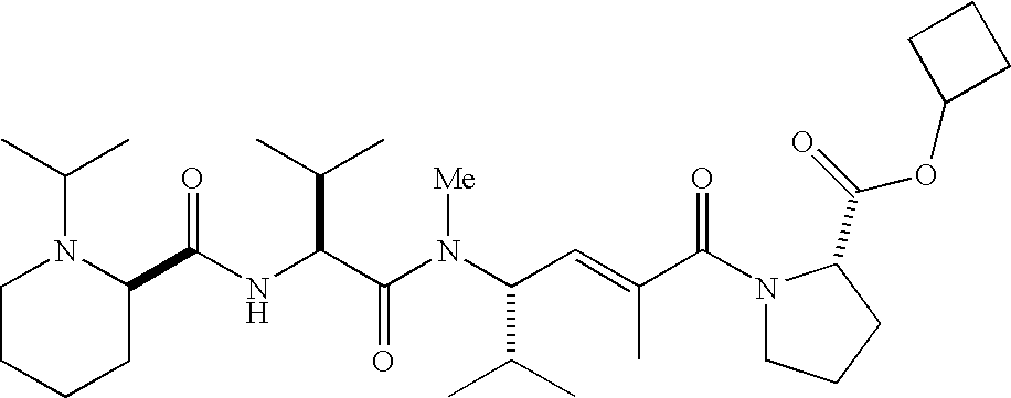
N(C(C(N(C(C(C)C)C=C(C)C(N1CCCC1C(=O)OC1CCC1)=O)[Me])=O)C(C)C)C(=O)C1N(C(C)C)CCCC1
